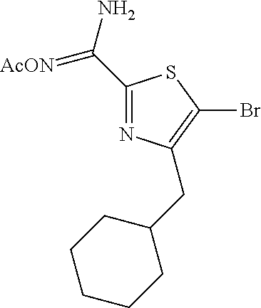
C(C1=NC(CC2CCCCC2)=C(Br)S1)(N)=[AcON]
